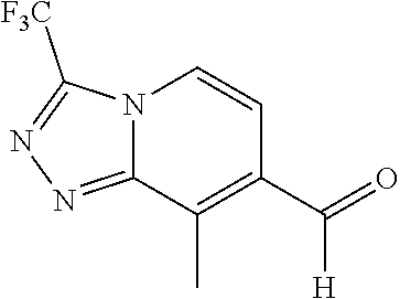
N12C(=NN=C1[F3C])C(C)=C(C(=O)[H])C=C2
